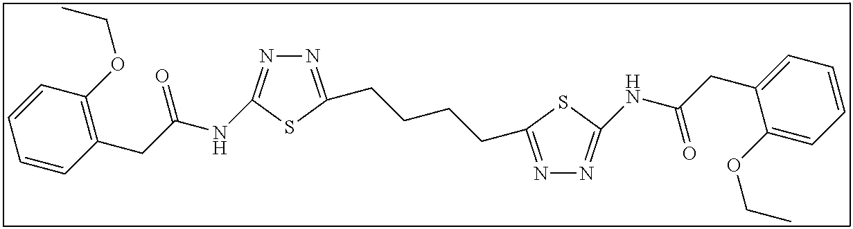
N1=C(CCCCC2=NN=C(NC(CC3=CC=CC=C3OCC)=O)S2)SC(NC(CC2=C(OCC)C=CC=C2)=O)=N1
